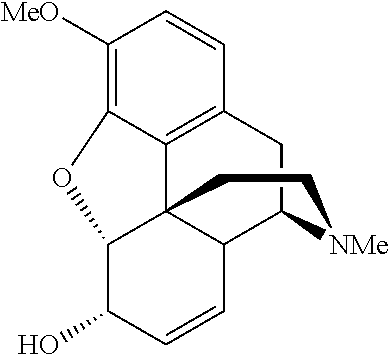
C12=C3CC4C5C1(C(C(O)C=C5)OC2=C([MeO])C=C3)CC[NMe]4
